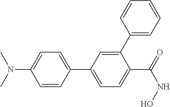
C1=CC(C2=CC=C(C(=O)NO)C(C3=CC=CC=C3)=C2)=CC=C1N(C)C
